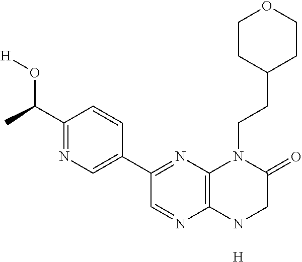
C12=C(NCC(=O)N1CCC1CCOCC1)N=CC(C1=CN=C(C(O[H])C)C=C1)=N2.[H]
